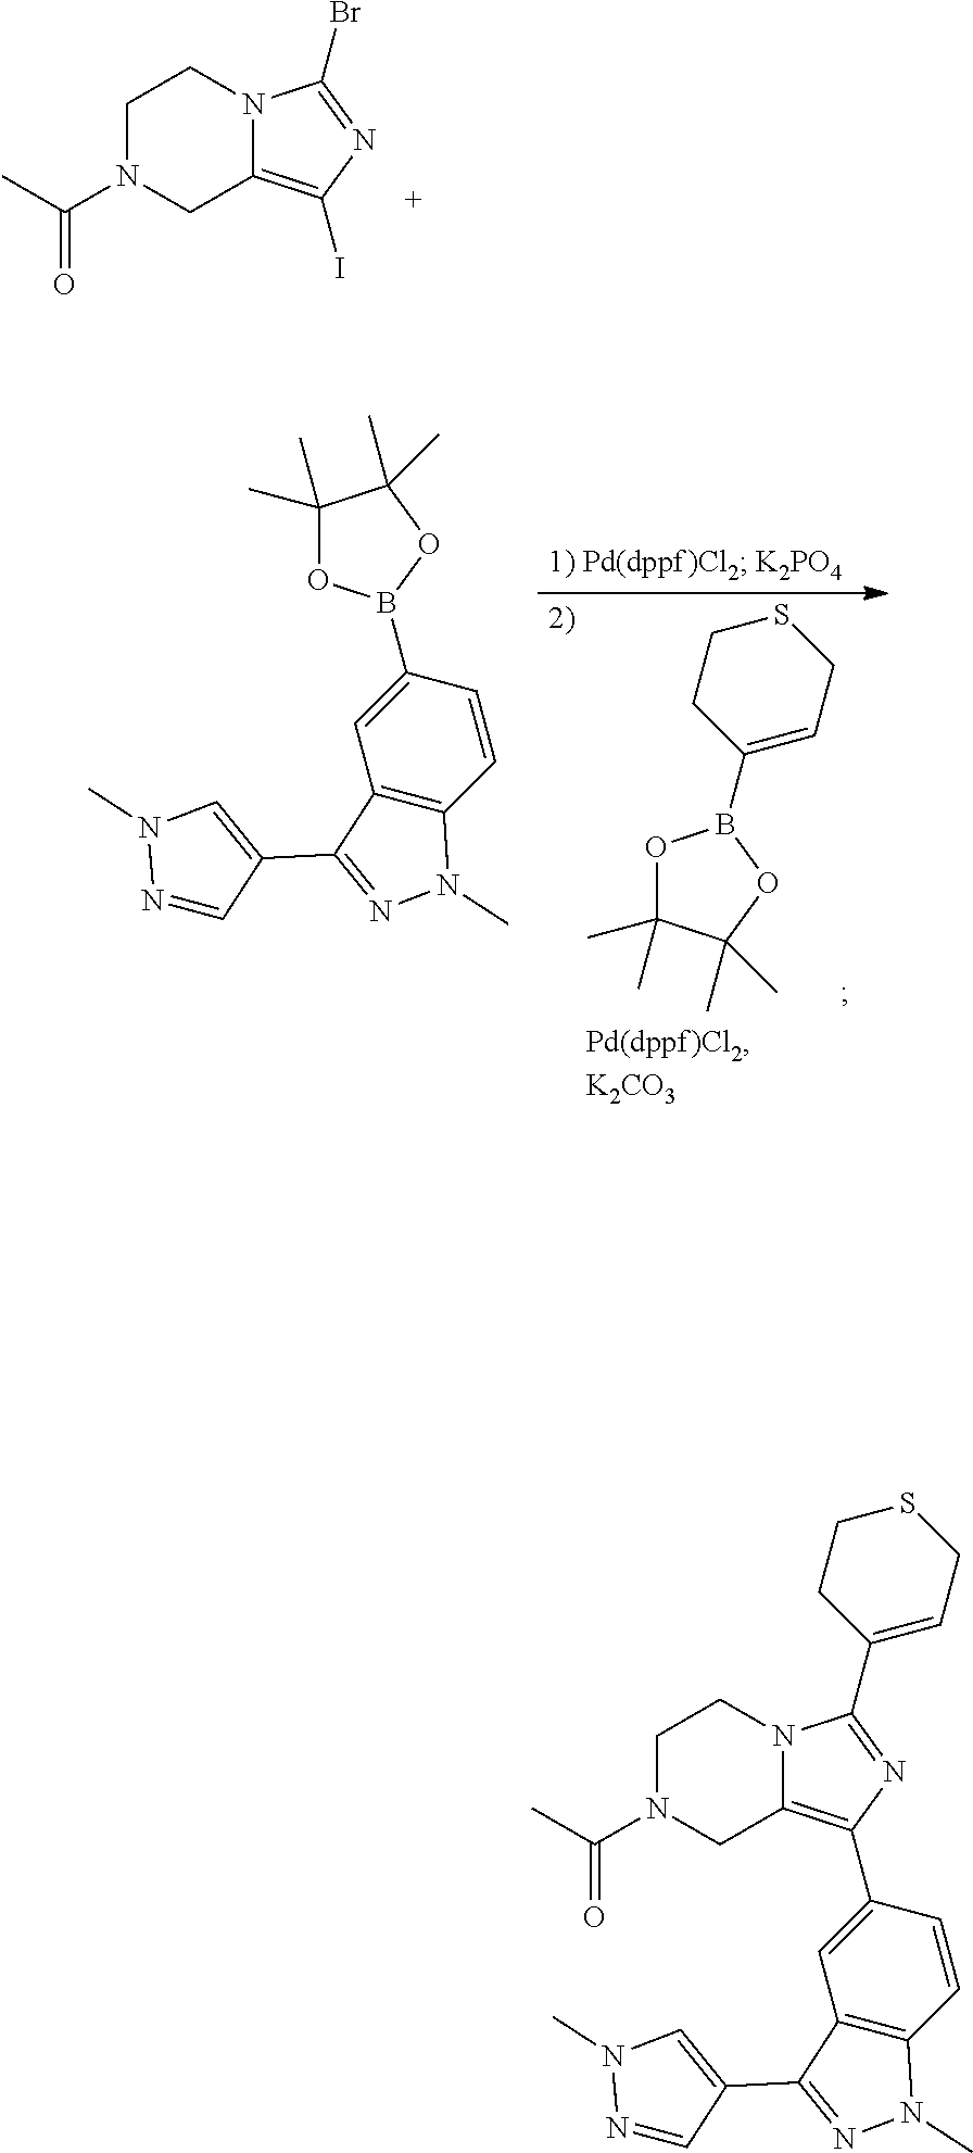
C1N(C(C)=O)CC2=C(I)N=C(Br)N2C1.O1C(C)(C)C(C)(C)OB1C1=CC2=C(C=C1)N(C)N=C2C1=CN(C)N=C1.C1(C)(C)OB(C2=CCSCC2)OC1(C)C.C1N(C(C)=O)CC2=C(C3=CC4=C(C=C3)N(C)N=C4C3=CN(C)N=C3)N=C(C3=CCSCC3)N2C1
